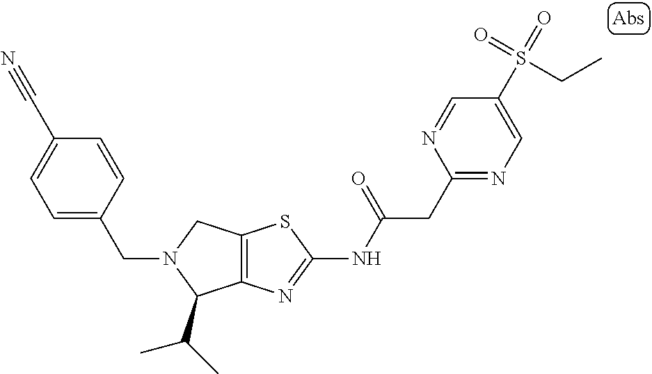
C12=C(N=C(NC(CC3=NC=C(S(=O)(=O)CC)C=N3)=O)S1)C(C(C)C)N(CC1=CC=C(C#N)C=C1)C2
